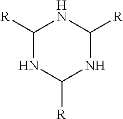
C1([R])NC([R])NC([R])N1
